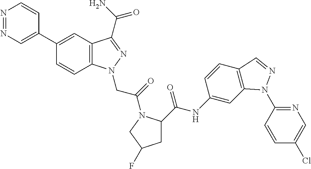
N1=NC=C(C2=CC3=C(C=C2)N(CC(=O)N2C(C(NC4=CC5=C(C=C4)C=NN5C4=NC=C(Cl)C=C4)=O)CC(F)C2)N=C3C(N)=O)C=C1
